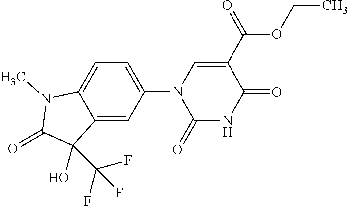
C1(N2C(=O)NC(=O)C(C(=O)OCC)=C2)=CC=C2C(=C1)C(O)(C(F)(F)F)C(=O)N2C
